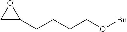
C1C(CCCCO[Bn])O1
